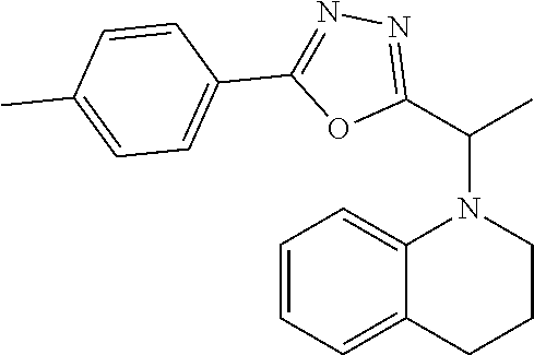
C1=CC=C2C(=C1)N(C(C1=NN=C(C3=CC=C(C)C=C3)O1)C)CCC2
